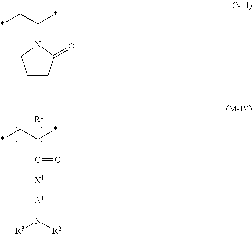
C1CC(=O)N(C(C*)*)C1.C(C(C*)(*)[R1])(=O)[X1][A1]N([R3])[R2]
